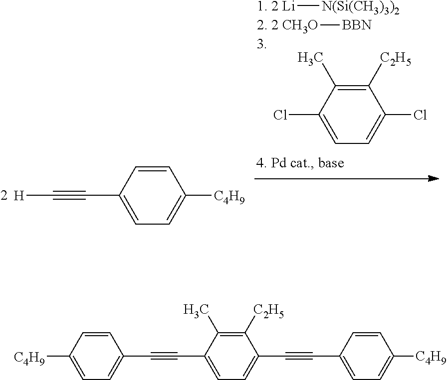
[H]C#CC1=CC=C([C4H9])C=C1.ClC1=CC=C(Cl)C([C2H5])=C1C.[1. 2 Li][N(Si(CH3)3)2].[2. 2 CH3O][BBN].[C4H9]C1=CC=C(C#CC2=CC=C(C#CC3=CC=C([C4H9])C=C3)C([C2H5])=C2C)C=C1
